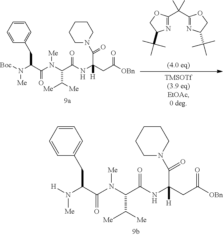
C1=CC=CC(CC(C(N(C(C(NC(CC(=O)[OBn])(C(=O)N2CCCCC2)[H])=O)C([Me])[Me])[Me])=O)N([H])[Me])=C1.N1=C(C(C2=NC(C(C)(C)C)CO2)(C)C)OCC1C(C)(C)C.C1=CC=CC(CC(C(N(C(C(NC(CC(=O)[OBn])(C(=O)N2CCCCC2)[H])=O)C([Me])[Me])[Me])=O)N([Boc])[Me])=C1
